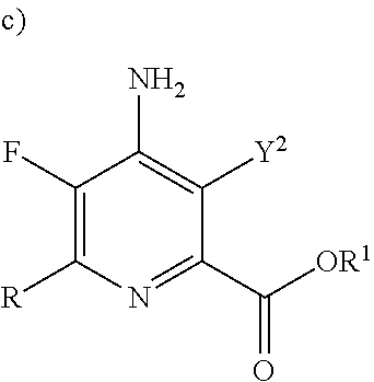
C1(F)=C([R])N=C(C([OR1])=O)C([Y2])=C1N
